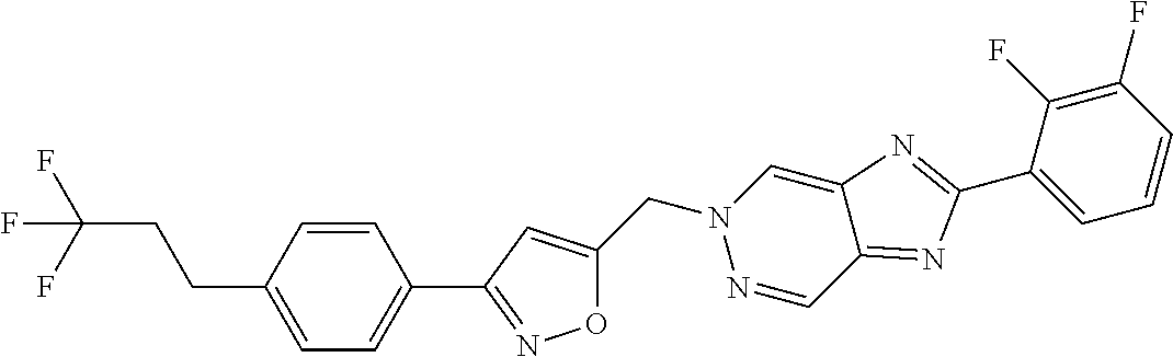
C(CCC1=CC=C(C2=NOC(CN3N=CC4=NC(C5=CC=CC(F)=C5F)=NC4=C3)=C2)C=C1)(F)(F)F
